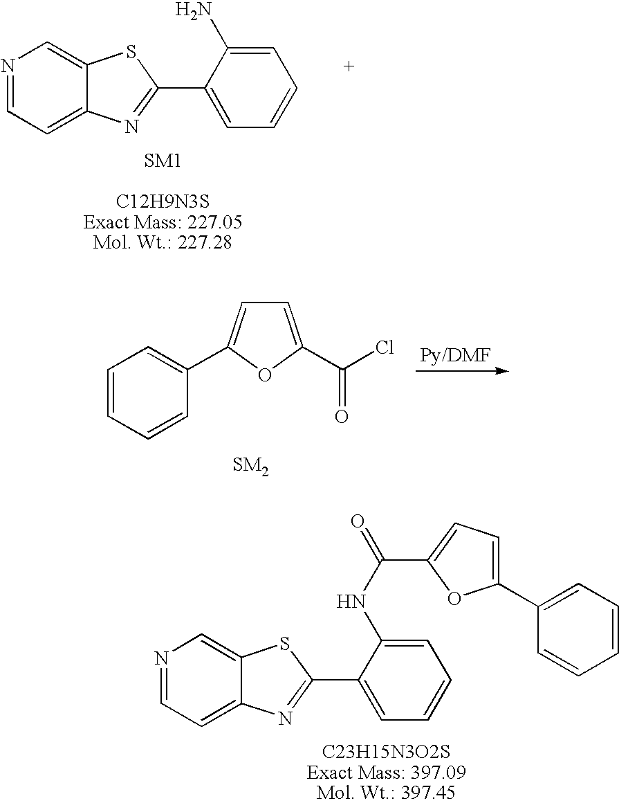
N1=CC=C2C(=C1)SC(C1=CC=CC=C1N)=N2.C1=CC=CC(C2=CC=C(C(=O)Cl)O2)=C1.N1=CC=C2C(=C1)SC(C1=CC=CC=C1NC(C1=CC=C(C3=CC=CC=C3)O1)=O)=N2
